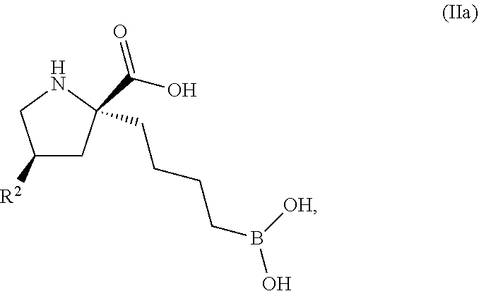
C1([R2])CC(C(O)=O)(CCCCB(O)[OH])NC1
